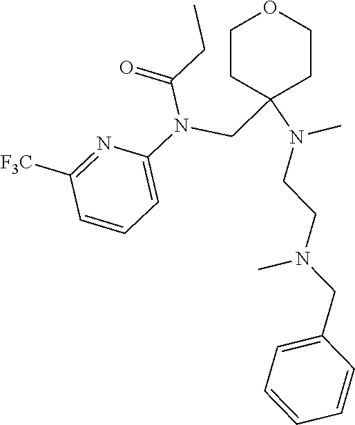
C1CC(CN(C2=CC=CC([F3C])=N2)C(CC)=O)(N(CCN(CC2=CC=CC=C2)C)C)CCO1
